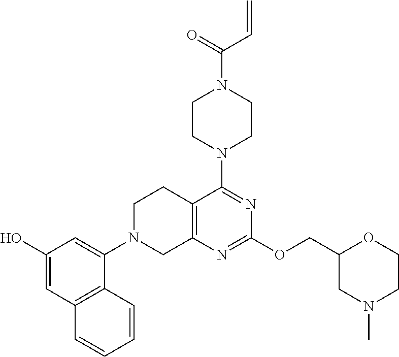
C1(O)=CC2=C(C(N3CC4=C(CC3)C(N3CCN(C(C=C)=O)CC3)=NC(OCC3CN(C)CCO3)=N4)=C1)C=CC=C2
